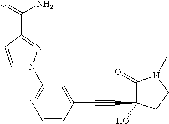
C1=CC(C(=O)N)=NN1C1=NC=CC(C#CC2(O)C(=O)N(C)CC2)=C1
